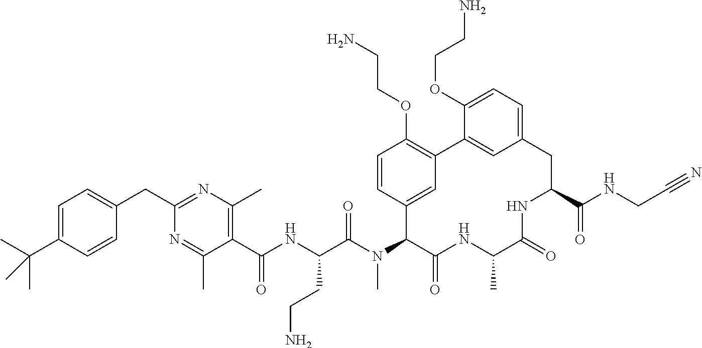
C1(C(NC(C(N(C2C(=O)NC(C)C(=O)NC(C(NCC#N)=O)CC3=CC=C(OCCN)C(=C3)C3=C(OCCN)C=CC2=C3)C)=O)CCN)=O)=C(C)N=C(CC2=CC=C(C(C)(C)C)C=C2)N=C1C
